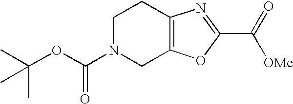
C12=C(OC(C(=O)[OMe])=N1)CN(C(OC(C)(C)C)=O)CC2
